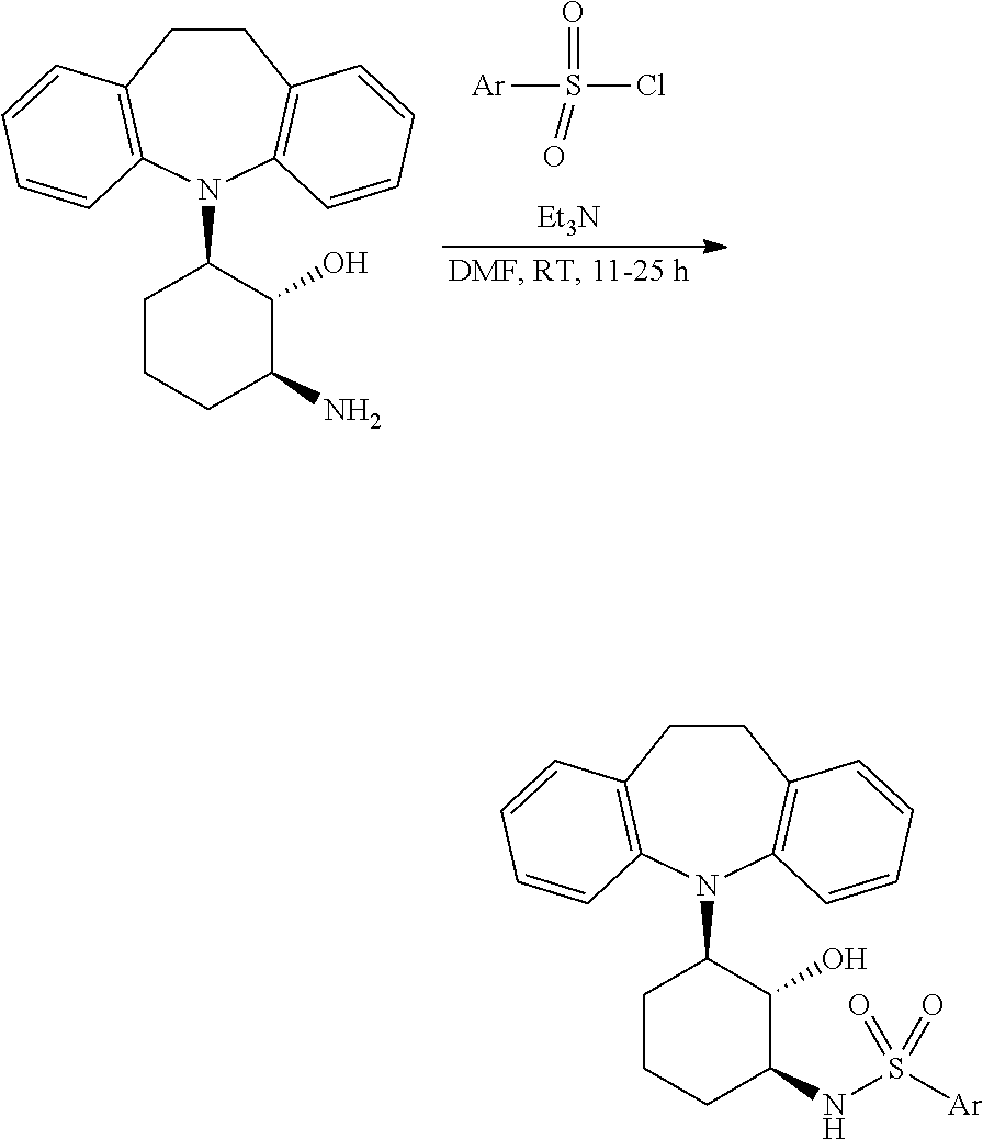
C1CC2=C(N(C3CCCC(NS([Ar])(=O)=O)C3O)C3=C1C=CC=C3)C=CC=C2.C1CC2=C(N(C3CCCC(N)C3O)C3=C1C=CC=C3)C=CC=C2.[Ar]S(Cl)(=O)=O.[Et3N]
